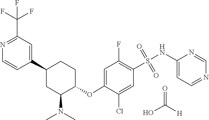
N1=CC=C(NS(=O)(=O)C2=C(F)C=C(OC3CCC(C4=CC(C(F)(F)F)=NC=C4)CC3N(C)C)C(Cl)=C2)N=C1.OC([H])=O
